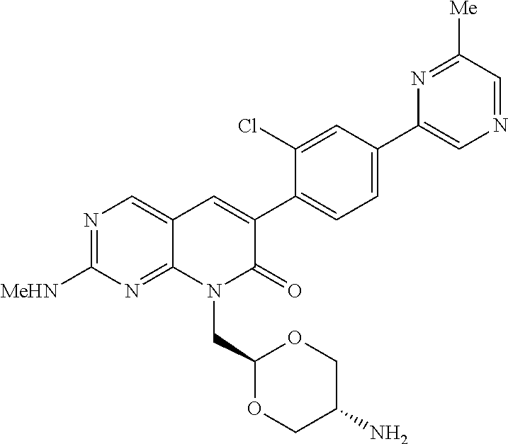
N1=C([MeHN])N=C2C(=C1)C=C(C1=CC=C(C3=CN=CC([Me])=N3)C=C1Cl)C(=O)N2CC1OCC(N)CO1
